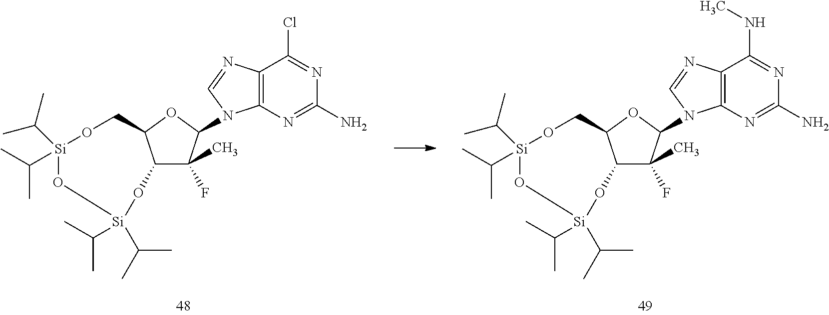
C12=C(N=C(N)N=C1NC)N(C1C(C)(F)C3C(O1)CO[Si](C(C)C)(C(C)C)O[Si](C(C)C)(C(C)C)O3)C=N2.C12=C(N=C(N)N=C1Cl)N(C1C(C)(F)C3C(O1)CO[Si](C(C)C)(C(C)C)O[Si](C(C)C)(C(C)C)O3)C=N2
